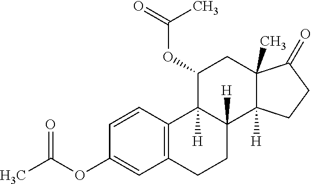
C1=CC(OC(C)=O)=CC2=C1C1([H])C([H])(CC2)C2([H])C(C)(CC1OC(=O)C)C(=O)CC2
